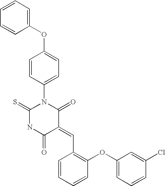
C1=CC=CC(OC2=CC=C(N3C(=S)NC(=O)C(=CC4=C(OC5=CC=CC(Cl)=C5)C=CC=C4)C3=O)C=C2)=C1
